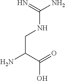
NC(NCC(N)C(=O)O)=N
